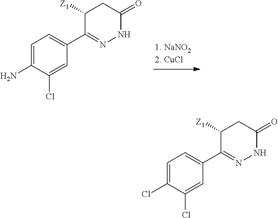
C1=C(N)C(Cl)=CC(C2=NNC(=O)CC2[Z1])=C1.C1=C(Cl)C(Cl)=CC(C2=NNC(=O)CC2[Z1])=C1
